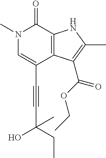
C(C1=CN(C)C(=O)C2=C1C(C(OCC)=O)=C(C)N2)#CC(O)(CC)C
